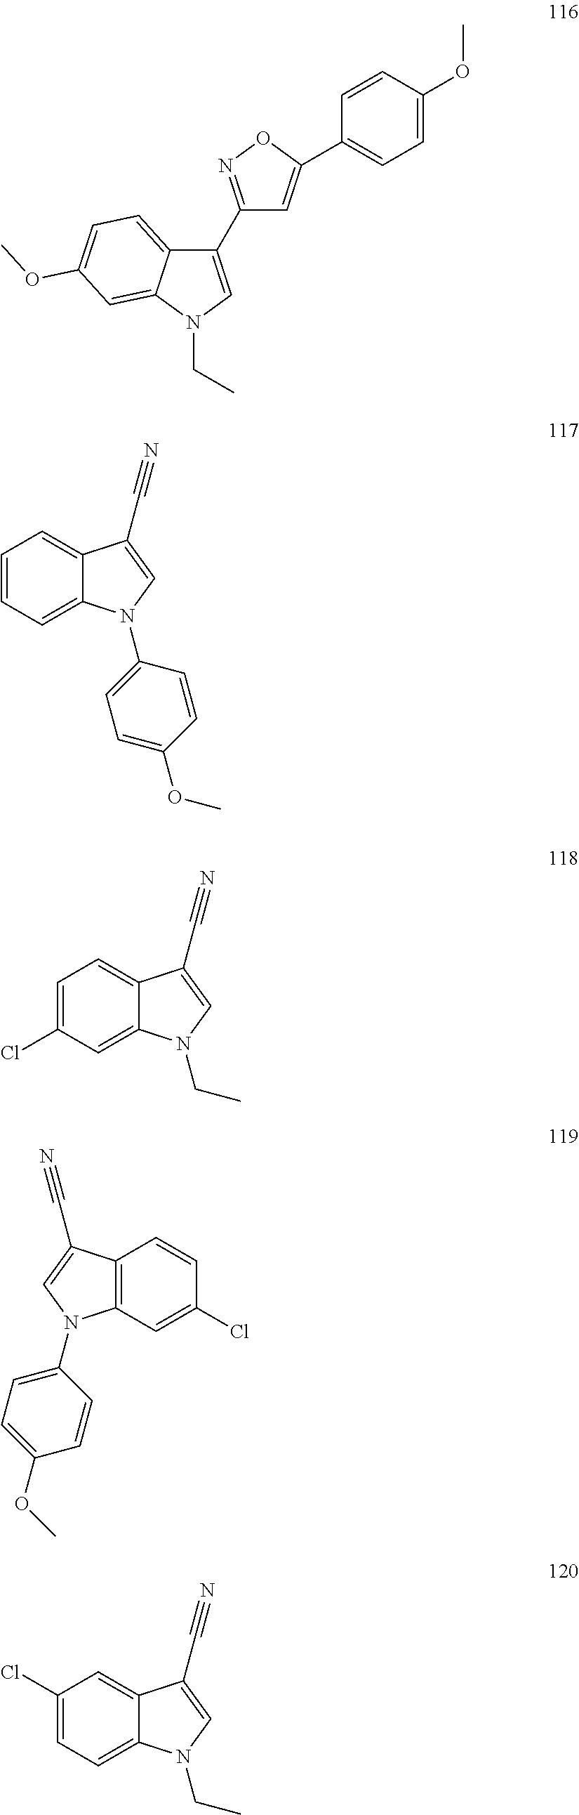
C1(C2=NOC(C3=CC=C(OC)C=C3)=C2)=CN(CC)C2=CC(OC)=CC=C12.C1=CC=C2C(=C1)C(C#N)=CN2C1=CC=C(OC)C=C1.C1=C(Cl)C=C2C(=C1)C(C#N)=CN2CC.C12=C(C=C(Cl)C=C1)N(C1=CC=C(OC)C=C1)C=C2C#N.C1(Cl)=CC=C2C(=C1)C(C#N)=CN2CC
